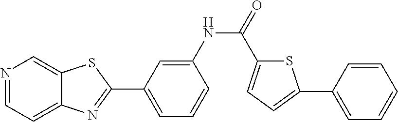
C1=C(NC(=O)C2=CC=C(C3=CC=CC=C3)S2)C=CC=C1C1=NC2=CC=NC=C2S1
